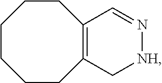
C1CCCC2=C(CC1)C=N[NH]C2
